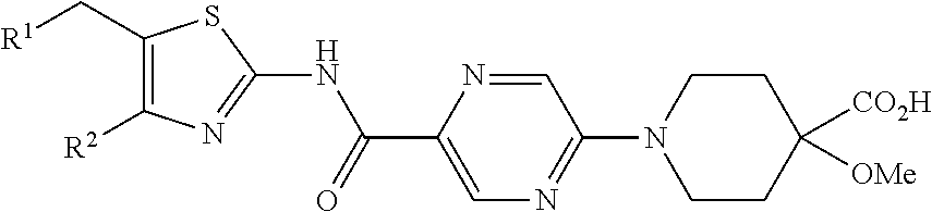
C1=NC(C(NC2=NC([R2])=C(C[R1])S2)=O)=CN=C1N1CCC([OMe])([CO2H])CC1
